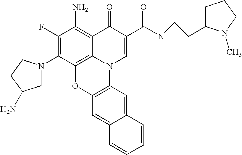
C1(F)=C(N2CC(N)CC2)C2=C3C(=C1N)C(=O)C(C(NCCC1CCCN1C)=O)=CN3C1=C(O2)C=C2C(=C1)C=CC=C2
